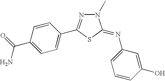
C1=C(C(N)=O)C=CC(C2=NN(C)C(=NC3=CC=CC(O)=C3)S2)=C1
